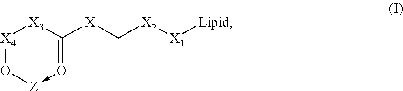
[X4]1O[Z]-O=C([X]C[X2][X1][Lipid])[X3]1
